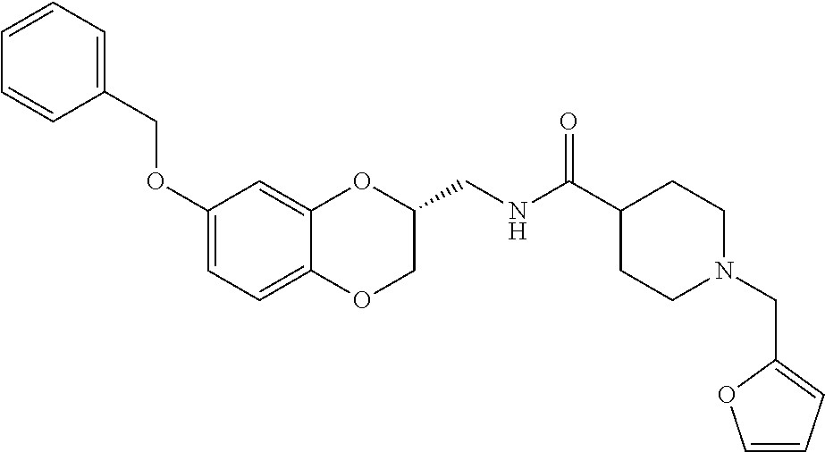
C1(OCC2=CC=CC=C2)=CC=C2C(=C1)OC(CNC(C1CCN(CC3=CC=CO3)CC1)=O)CO2
